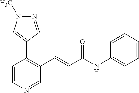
N1=CC(C2=C(C=CC(NC3=CC=CC=C3)=O)C=NC=C2)=CN1C
